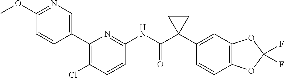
C1(OC)=NC=C(C2=C(Cl)C=CC(NC(C3(C4=CC5=C(C=C4)OC(F)(F)O5)CC3)=O)=N2)C=C1
